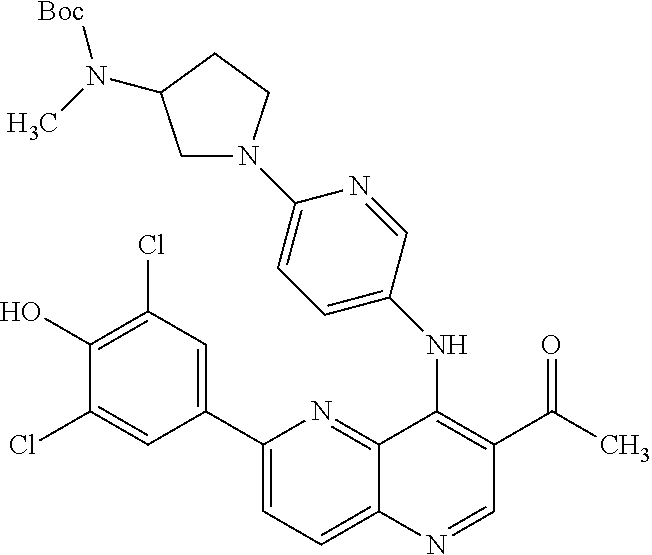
C1(C2=CC(Cl)=C(O)C(Cl)=C2)=CC=C2C(=N1)C(NC1=CC=C(N3CC(N(C)[Boc])CC3)N=C1)=C(C(=O)C)C=N2
